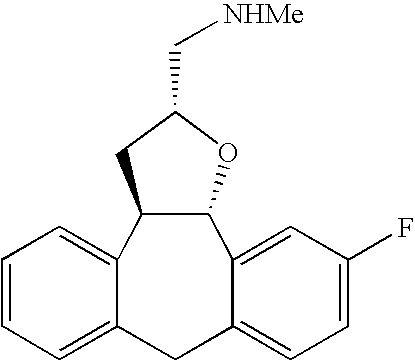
C1=CC=C2C(=C1)C1C(C3=CC(F)=CC=C3C2)OC(C[NHMe])C1
